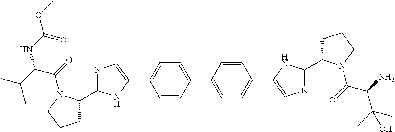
C1C(C2=NC=C(C3=CC=C(C4=CC=C(C5=CN=C(C6CCCN6C(C(C(C)(C)O)N)=O)N5)C=C4)C=C3)N2)N(C(=O)C(C(C)C)NC(OC)=O)CC1
